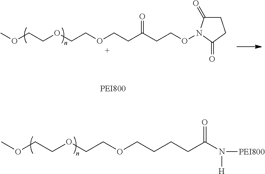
COCCOCCOCCC(CCON1C(=O)CCC1=O)=O.COCCOCCOCCCCC(N([PEI800])[H])=O
